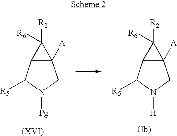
C12([A])C(C([R5])N([Pg])C1)C2([R2])[R6].C12([A])C(C([R5])N([H])C1)C2([R2])[R6]
